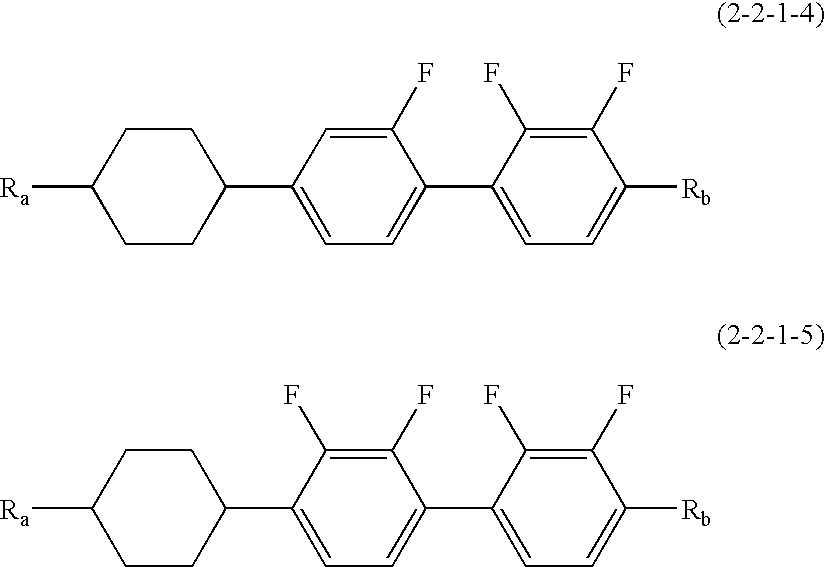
[Ra]C1CCC(C2=CC=C(C3=CC=C([Rb])C(F)=C3F)C(F)=C2)CC1.[Ra]C1CCC(C2=CC=C(C3=CC=C([Rb])C(F)=C3F)C(F)=C2F)CC1
